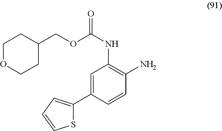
O(C(NC1=C(N)C=CC(C2=CC=CS2)=C1)=O)CC1CCOCC1
